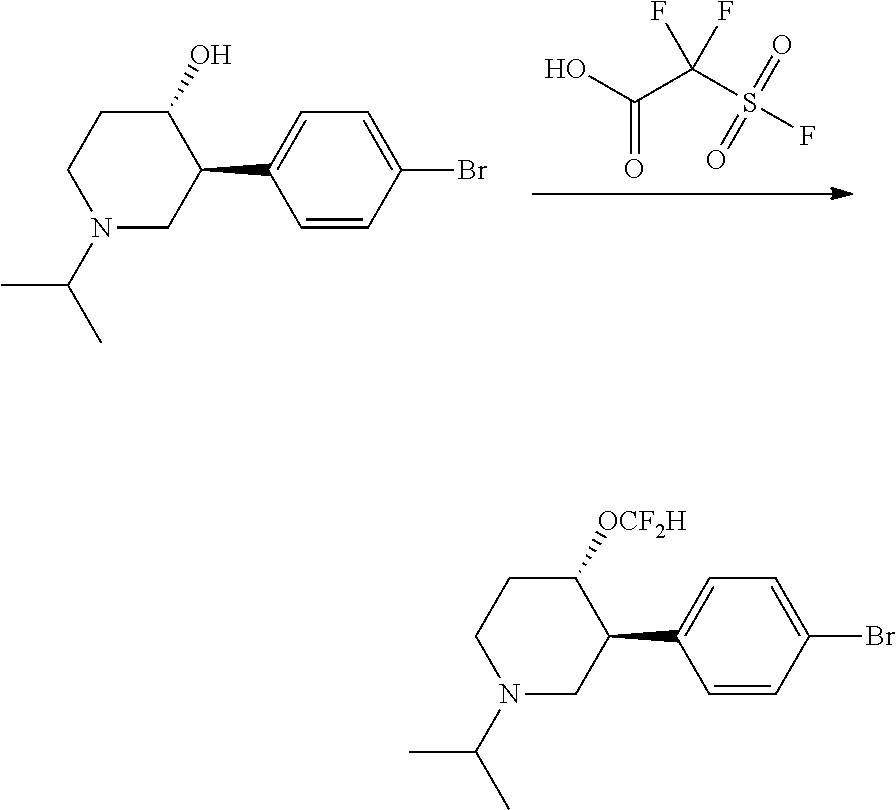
OC(C(S(F)(=O)=O)(F)F)=O.C1=CC(Br)=CC=C1C1C(O)CCN(C(C)C)C1.C1=CC(Br)=CC=C1C1C([OCF2H])CCN(C(C)C)C1
